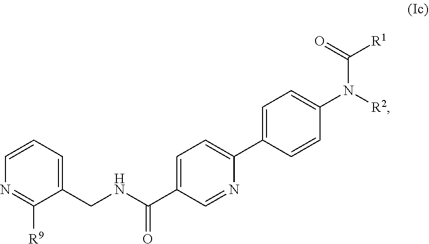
N1=C([R9])C(CNC(C2=CC=C(C3=CC=C(N([R2])C(=O)[R1])C=C3)N=C2)=O)=CC=C1
